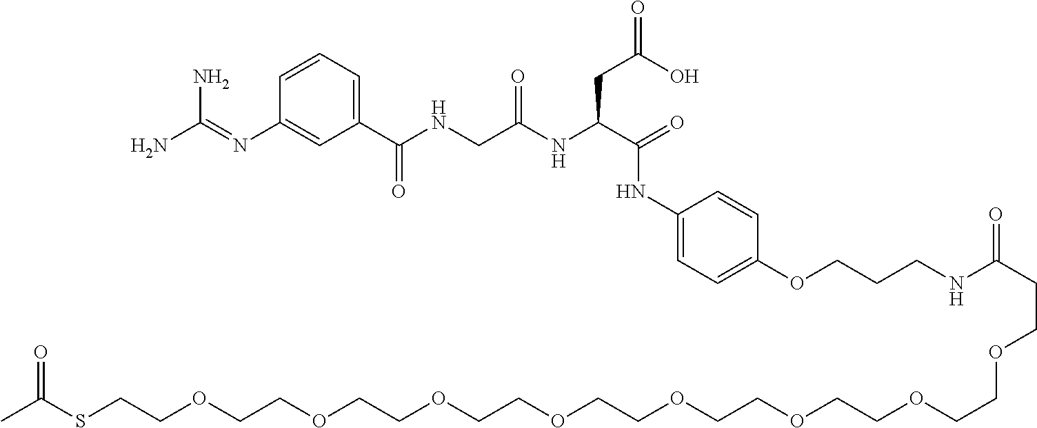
C1=CC=C(C(NCC(NC(C(NC2=CC=C(OCCCNC(CCOCCOCCOCCOCCOCCOCCOCCOCCSC(C)=O)=O)C=C2)=O)CC(O)=O)=O)=O)C=C1N=C(N)N
